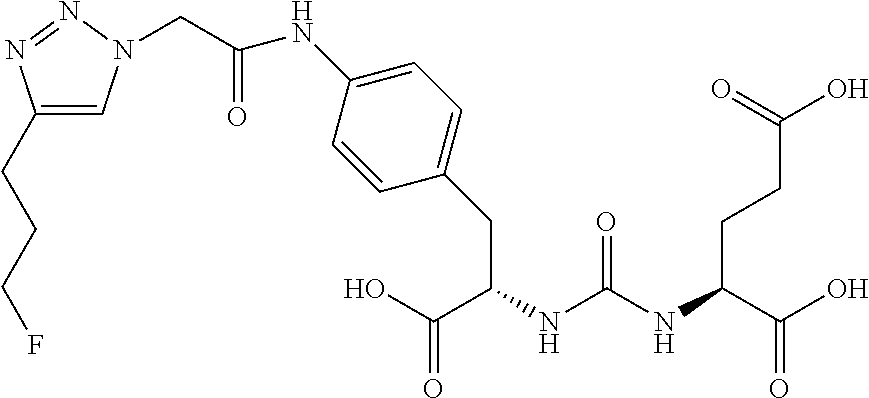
OC(C(NC(NC(C(O)=O)CCC(O)=O)=O)CC1=CC=C(NC(CN2C=C(CCCF)N=N2)=O)C=C1)=O
